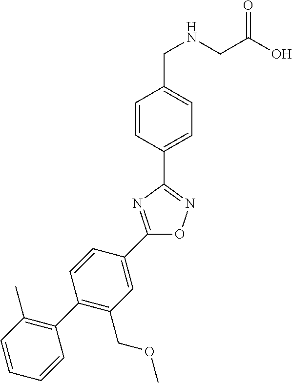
C1=CC(C2=NOC(C3=CC(COC)=C(C4=C(C)C=CC=C4)C=C3)=N2)=CC=C1CNCC(=O)O
